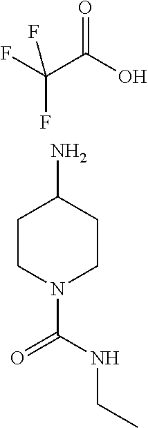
C(O)(C(F)(F)F)=O.NC1CCN(C(=O)NCC)CC1
